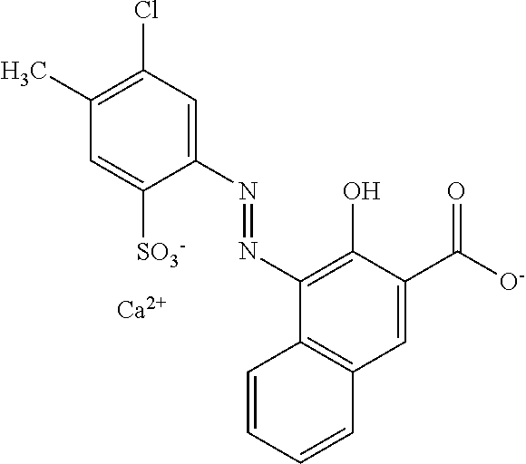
C1(Cl)=C(C)C=C([SO3-])C(N=NC2=C(O)C(C([O-])=O)=CC3=C2C=CC=C3)=C1.[Ca]
